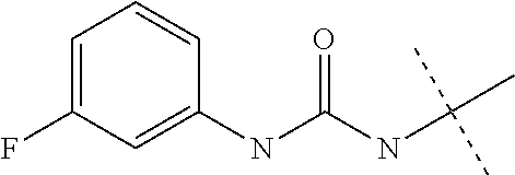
C1=C(F)C=C(NC(NC(C)(C)C)=O)C=C1
